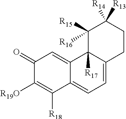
C1(=O)C([R19O])=C([R18])C2=CC=C3C([R17])(C2=C1)C([R15])([R16])C([R13])([R14])CC3
